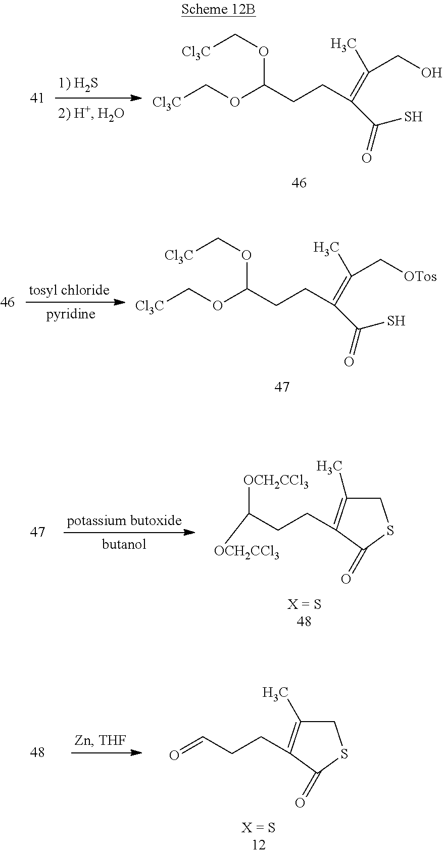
[Cl3C]COC(CCC(C(=O)S)=C(CO)C)OC[Cl3C].[OCH2CCl3]C(CCC1=C(C)CSC1=O)[OCH2CCl3].O=CCCC1=C(C)CSC1=O.[Cl3C]COC(CCC(C(=O)S)=C(C[OTos])C)OC[Cl3C]
